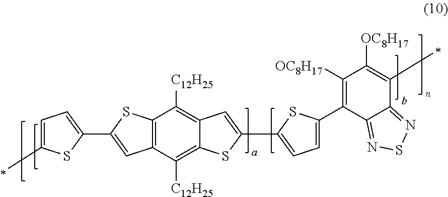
C12=C(C([C12H25])=C3C(=C1[C12H25])C=C(C1=CC=C(C4=C([OC8H17])C([OC8H17])=C(C)C5=NSN=C45)S1)S3)C=C(C1=CC=C(C)S1)S2
